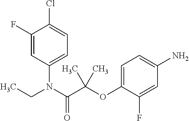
C1(F)=CC(N(CC)C(C(OC2=CC=C(N)C=C2F)(C)C)=O)=CC=C1Cl
